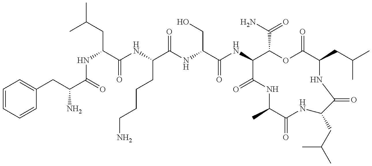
C1=CC=CC(CC(C(=O)NC(CC(C)C)C(NC(C(NC(CO)C(NC2C(C(=O)N)OC(=O)C(CC(C)C)NC(=O)C(CC(C)C)NC(=O)C(C)NC2=O)=O)=O)CCCCN)=O)N)=C1
